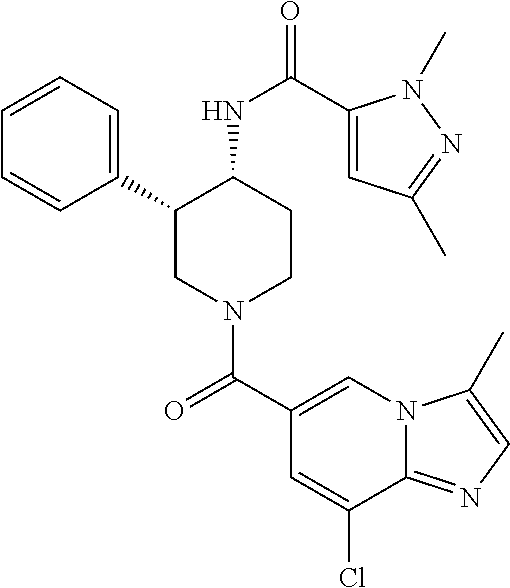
C1(C2CN(C(C3=CN4C(=NC=C4C)C(Cl)=C3)=O)CCC2NC(=O)C2=CC(C)=NN2C)=CC=CC=C1
